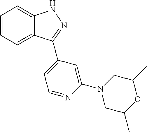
C1=CC=C2C(=C1)NN=C2C1=CC=NC(N2CC(C)OC(C)C2)=C1
